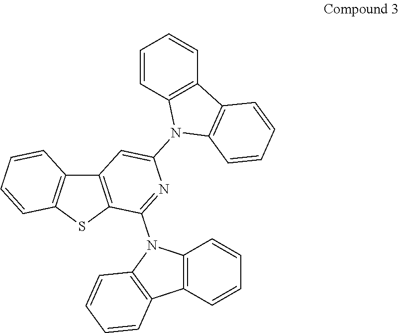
C12=C(SC3=C1C=CC=C3)C(N1C3=C(C=CC=C3)C3=C1C=CC=C3)=NC(N1C3=C(C=CC=C3)C3=C1C=CC=C3)=C2
